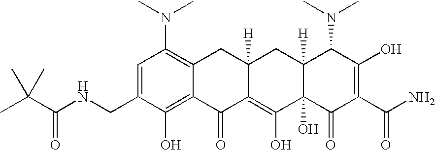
N(CC1=CC(N(C)C)=C2C(=C1O)C(=O)C1=C(O)C3(O)C([H])(CC1([H])C2)C(N(C)C)C(O)=C(C(N)=O)C3=O)C(C(C)(C)C)=O
